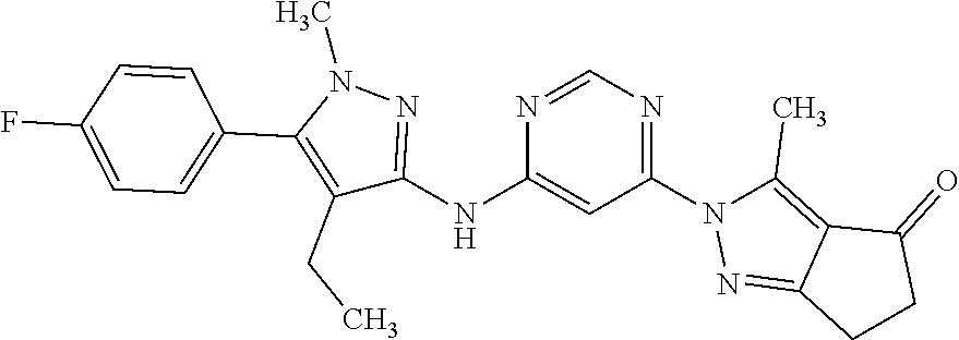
N1=CN=C(N2C(C)=C3C(=N2)CCC3=O)C=C1NC1=NN(C)C(C2=CC=C(F)C=C2)=C1CC
